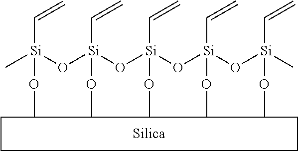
C[Si]1(C=C)O[Si]2(C=C)O[Si]3(C=C)O[Si]4(C=C)O[Si](C)(C=C)OC5C(O4)C(O3)C(O2)C(O1)CCCC5
